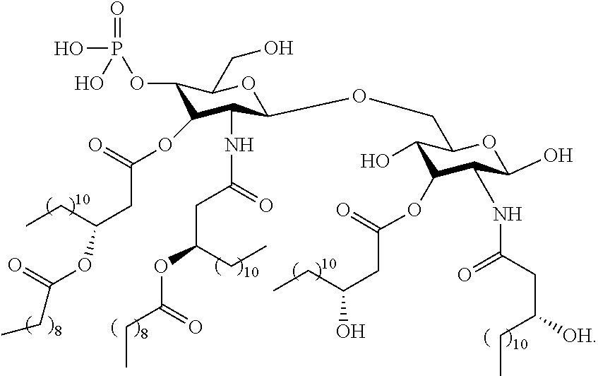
C1(OP(O)(=O)O)C(OC(CC(OC(=O)CC)CC)=O)C(NC(CC(OC(CC)=O)CC)=O)C(OCC2C(O)C(OC(CC(O)CC)=O)C(NC(=O)CC([OH])CC)C(O)O2)OC1CO
